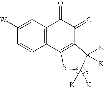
C1([W])=CC2=C(C=C1)C1=C(C(=O)C2=O)C([K])([K])C([K])([K])O1
